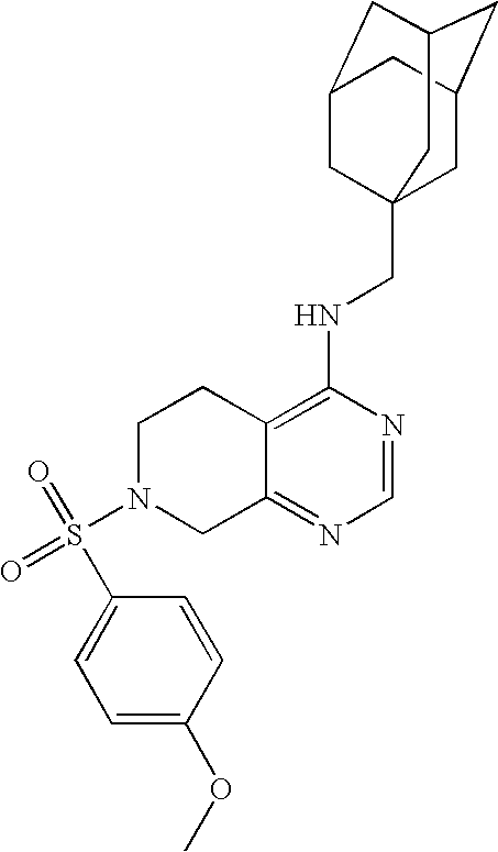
S(N1CC2=NC=NC(NCC34CC5CC(CC(C3)C5)C4)=C2CC1)(C1=CC=C(OC)C=C1)(=O)=O
